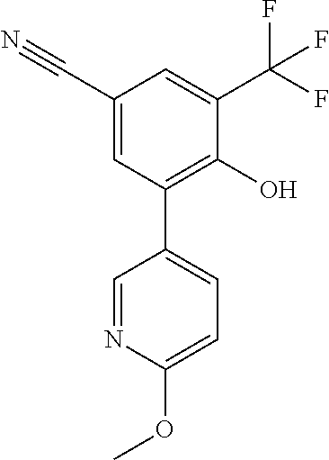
C1=C(C2=C(O)C(C(F)(F)F)=CC(C#N)=C2)C=NC(OC)=C1
